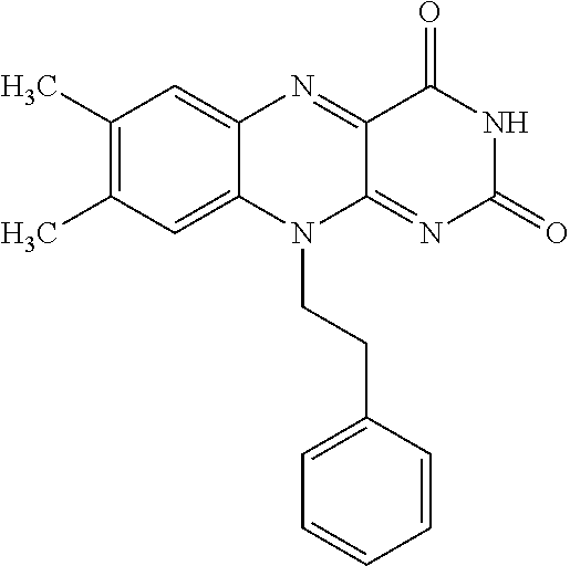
C1(C)=C(C)C=C2C(=C1)N=C1C(=NC(=O)NC1=O)N2CCC1=CC=CC=C1
